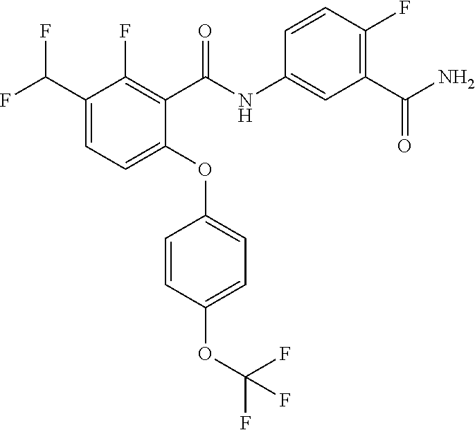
C1=CC(OC(F)(F)F)=CC=C1OC1=CC=C(C(F)F)C(F)=C1C(=O)NC1=CC(C(=O)N)=C(F)C=C1
